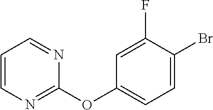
C1(OC2=CC=C(Br)C(F)=C2)=NC=CC=N1
